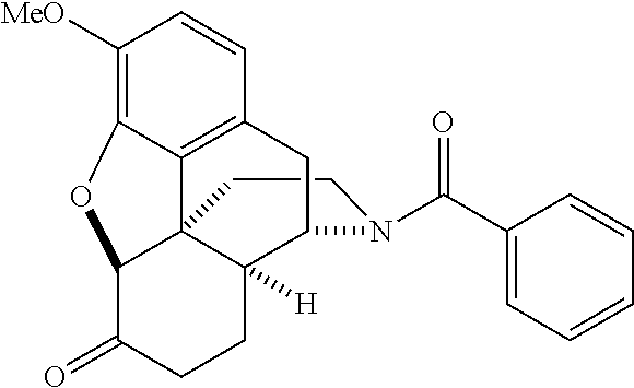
C1CN(C(C2=CC=CC=C2)=O)C2C3([H])C14C1=C(C=CC([MeO])=C1OC4C(=O)CC3)C2
